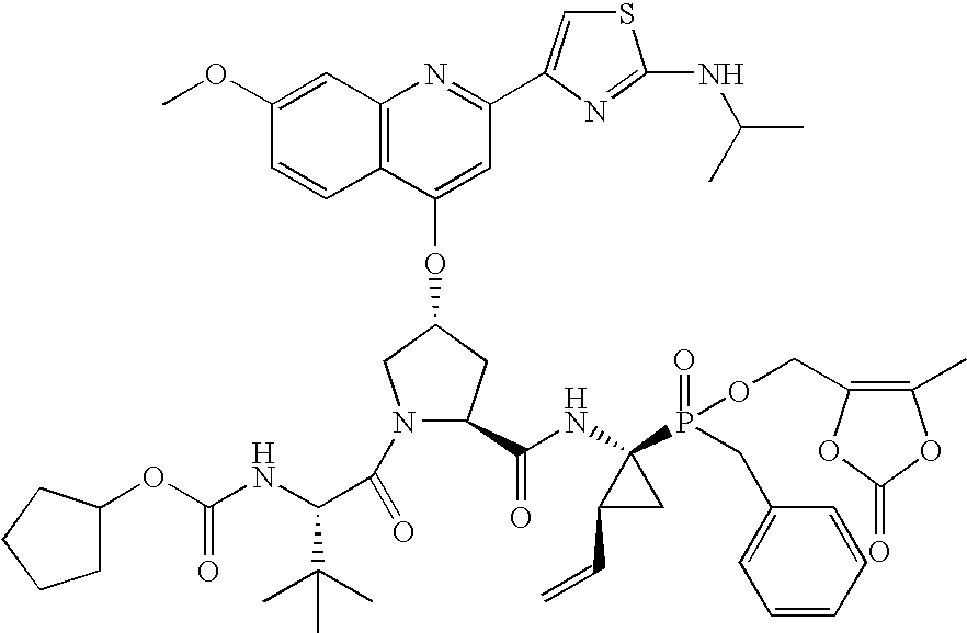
C12=C(C=C(OC)C=C1)N=C(C1=CSC(NC(C)C)=N1)C=C2OC1CC(C(NC2(P(=O)(OCC3=C(C)OC(=O)O3)CC3=CC=CC=C3)C(C=C)C2)=O)N(C(=O)C(NC(=O)OC2CCCC2)C(C)(C)C)C1
